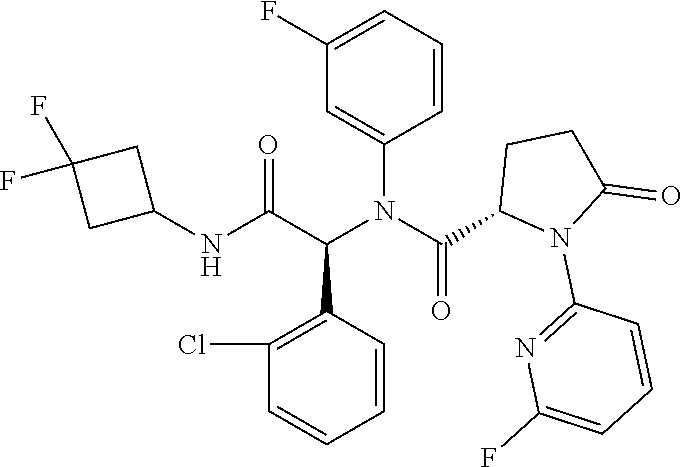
C1=CC(C(C(NC2CC(F)(F)C2)=O)N(C(C2N(C3=NC(F)=CC=C3)C(=O)CC2)=O)C2=CC(F)=CC=C2)=C(Cl)C=C1
